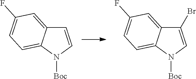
C1=CN([Boc])C2=CC=C(F)C=C12.C1(Br)=CN([Boc])C2=CC=C(F)C=C12
